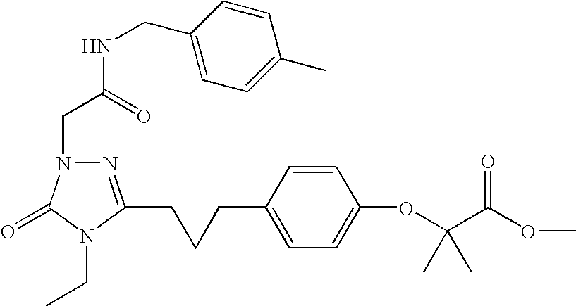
N1=C(CCCC2=CC=C(OC(C(OC)=O)(C)C)C=C2)N(CC)C(=O)N1CC(=O)NCC1=CC=C(C)C=C1
